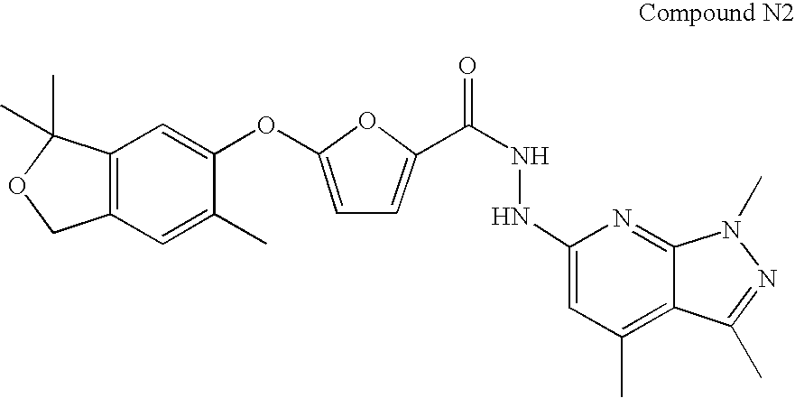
C12=C(C=C(OC3=CC=C(C(=O)NNC4=CC(C)=C5C(=N4)N(C)N=C5C)O3)C(C)=C1)C(C)(C)OC2
